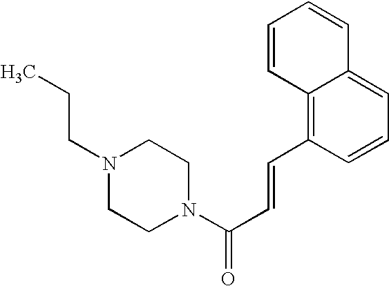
C(C=CC1=C2C(=CC=C1)C=CC=C2)(=O)N1CCN(CCC)CC1
